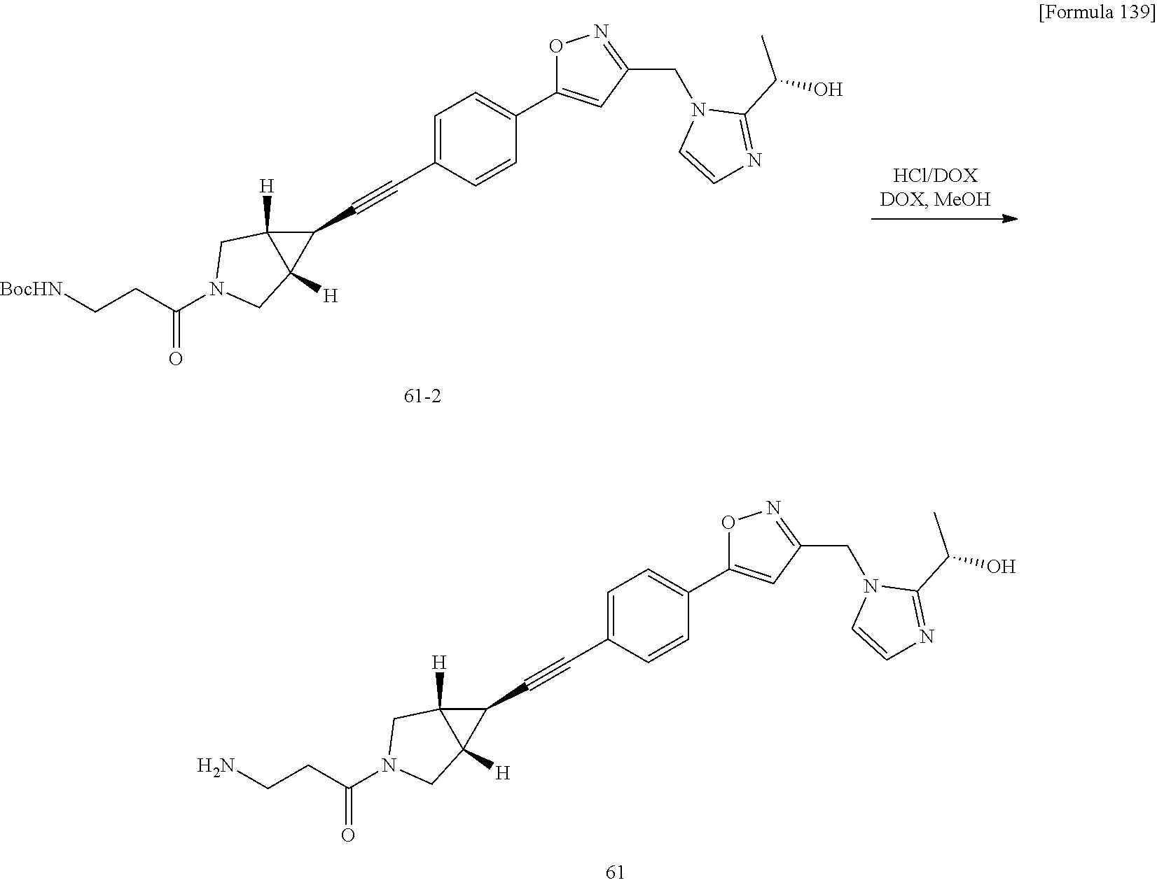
C1=C(C#CC2C3([H])C2([H])CN(C(CCN)=O)C3)C=CC(C2=CC(CN3C=CN=C3C(C)O)=NO2)=C1.C1=C(C#CC2C3([H])C2([H])CN(C(CC[BocHN])=O)C3)C=CC(C2=CC(CN3C=CN=C3C(C)O)=NO2)=C1
